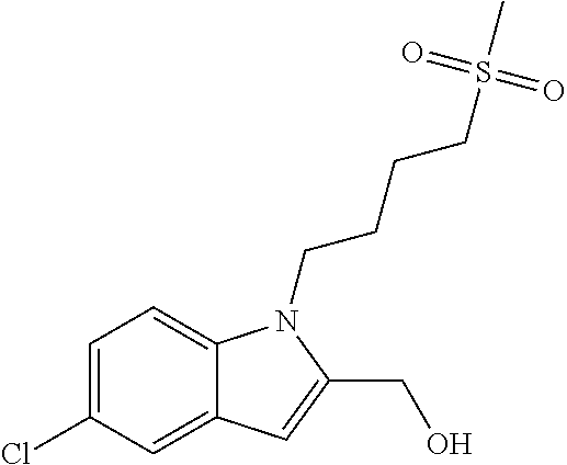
C1=C(Cl)C=C2C(=C1)N(CCCCS(C)(=O)=O)C(CO)=C2
